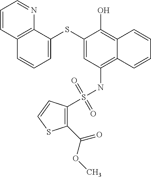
C12=C(NS(=O)(=O)C3=C(C(OC)=O)SC=C3)C=C(SC3=CC=CC4=C3N=CC=C4)C(O)=C1C=CC=C2
